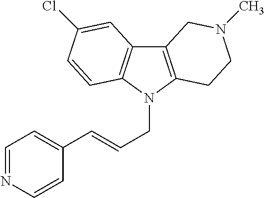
C12=C(N(CC=CC3=CC=NC=C3)C3=C1C=C(Cl)C=C3)CCN(C)C2
